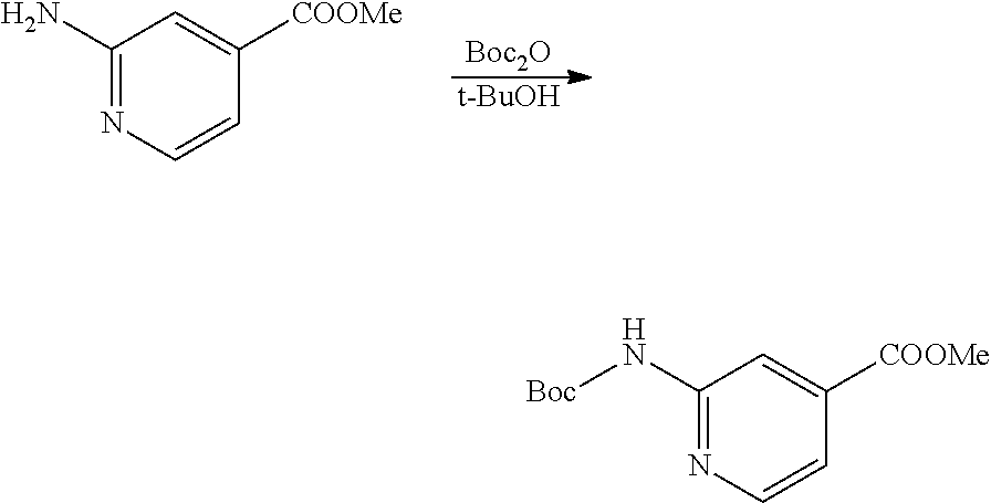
[Boc2O].[t-BuOH].C1(N)=NC=CC([COOMe])=C1.C1(N[Boc])=NC=CC([COOMe])=C1
